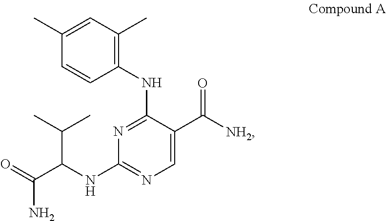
N1=C(NC2=C(C)C=C(C)C=C2)C(C(=O)[NH2])=CN=C1NC(C(C)C)C(=O)N
